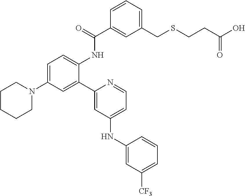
C1=C(N2CCCCC2)C=C(C2=CC(NC3=CC([CF3])=CC=C3)=CC=N2)C(NC(C2=CC(CSCCC(O)=O)=CC=C2)=O)=C1
